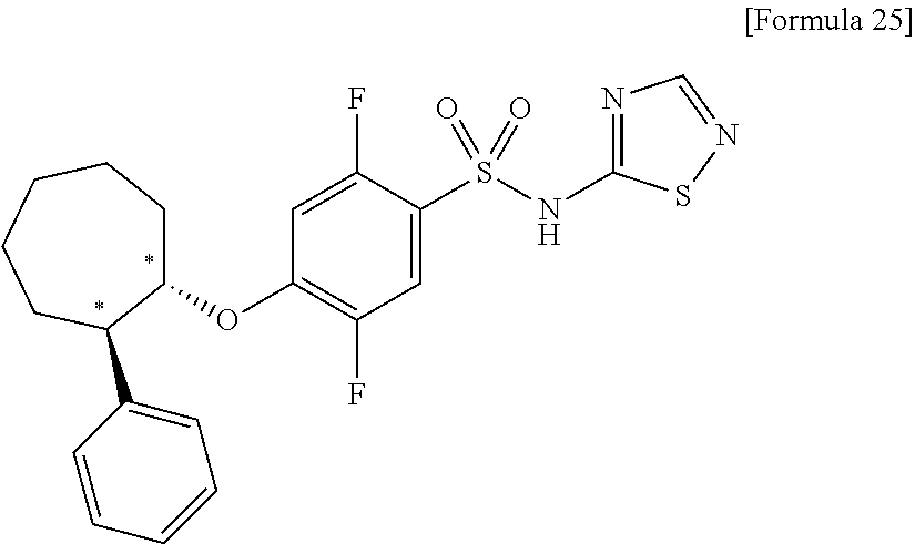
C1(OC2=C(F)C=C(S(=O)(NC3=NC=NS3)=O)C(F)=C2)CCCCCC1C1=CC=CC=C1
